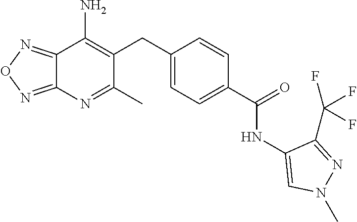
C12=NON=C1N=C(C)C(CC1=CC=C(C(NC3=CN(C)N=C3C(F)(F)F)=O)C=C1)=C2N
